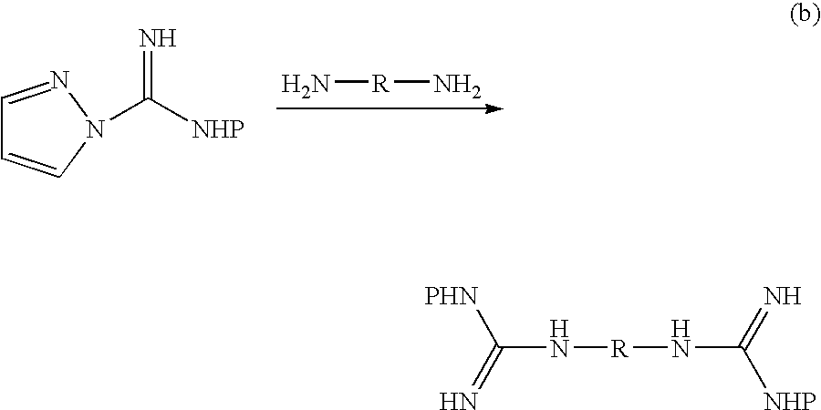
N[R]N.C1=NN(C(=N)[NHP])C=C1.[PHN]C(=N)N[R]NC(=N)[NHP]
